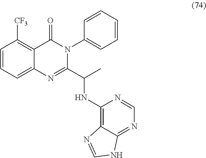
C1=CC=C2C(=C1[CF3])C(=O)N(C1=CC=CC=C1)C(C(C)NC1=C3C(=NC=N1)NC=N3)=N2
